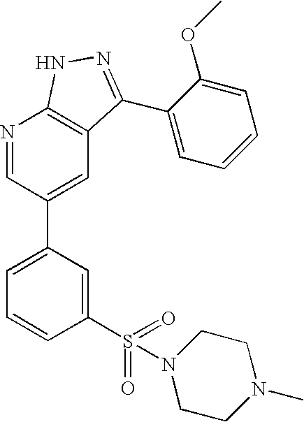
N1=CC(C2=CC=CC(S(=O)(=O)N3CCN(C)CC3)=C2)=CC2=C1NN=C2C1=CC=CC=C1OC
